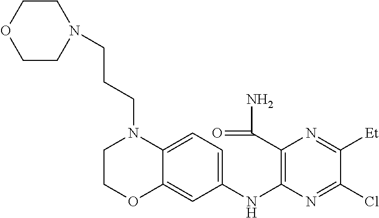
C1COC2=CC(NC3=C(C(=O)N)N=C([Et])C(Cl)=N3)=CC=C2N1CCCN1CCOCC1
